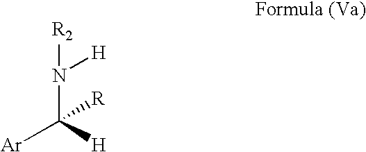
N(C([Ar])([H])[R])([H])[R2]
